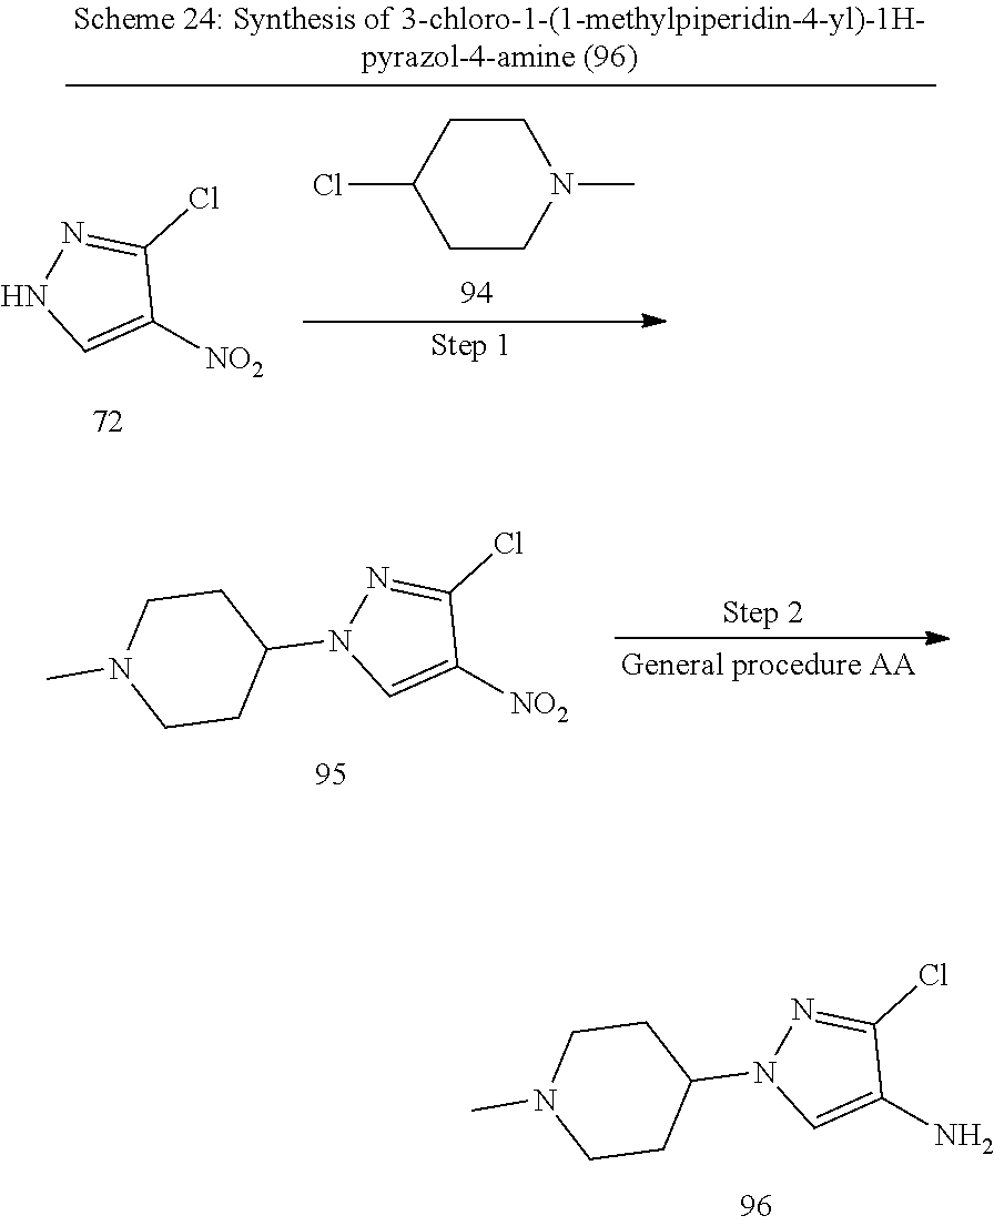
N1=C(Cl)C(N)=CN1C1CCN(C)CC1.N1=C(Cl)C([NO2])=CN1C1CCN(C)CC1.N1=C(Cl)C([NO2])=CN1.C1CC(Cl)CCN1C
